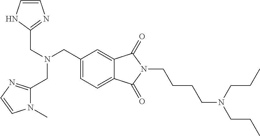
C(N(CC1=CC=C2C(=C1)C(=O)N(CCCCN(CCC)CCC)C2=O)CC1=NC=CN1)C1=NC=CN1C
